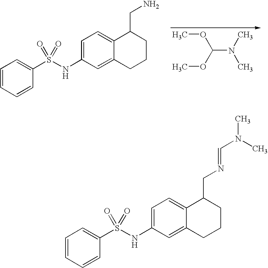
C1=C2C(=CC(NS(C3=CC=CC=C3)(=O)=O)=C1)CCCC2CN=CN(C)C.C1=C2C(=CC(NS(C3=CC=CC=C3)(=O)=O)=C1)CCCC2CN.COC(OC)N(C)C
